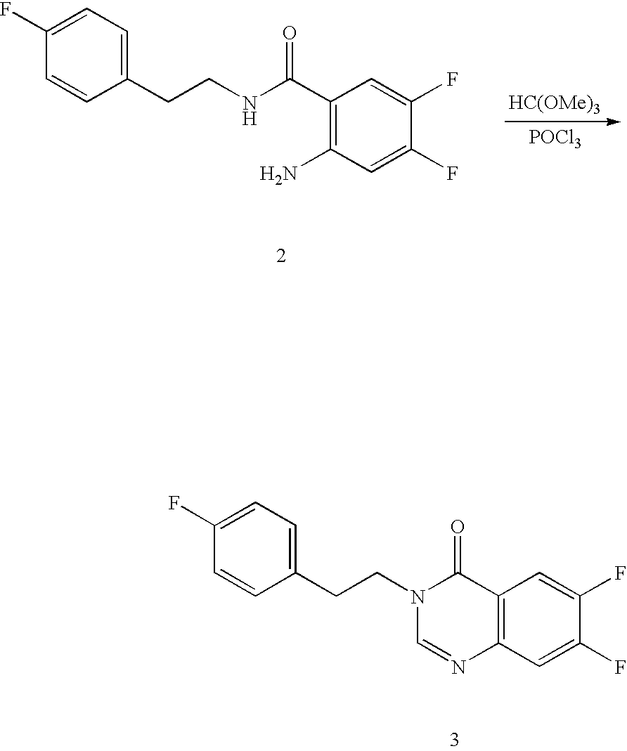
C1(C(NCCC2=CC=C(F)C=C2)=O)=C(N)C=C(F)C(F)=C1.[HC(OMe)3].[POCl3].C12=C(C=C(F)C(F)=C1)N=CN(CCC1=CC=C(F)C=C1)C2=O
